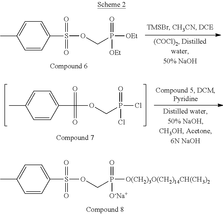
C1=CC(S(OCP(=O)([O-Na+])[O(CH2)3O(CH2)14CH(CH3)2])(=O)=O)=CC=C1C.C1=CC(C(OCP(=O)(Cl)Cl)(=O)=O)=CC=C1C.C1=CC(S(OCP(=O)([OEt])[OEt])(=O)=O)=CC=C1C
